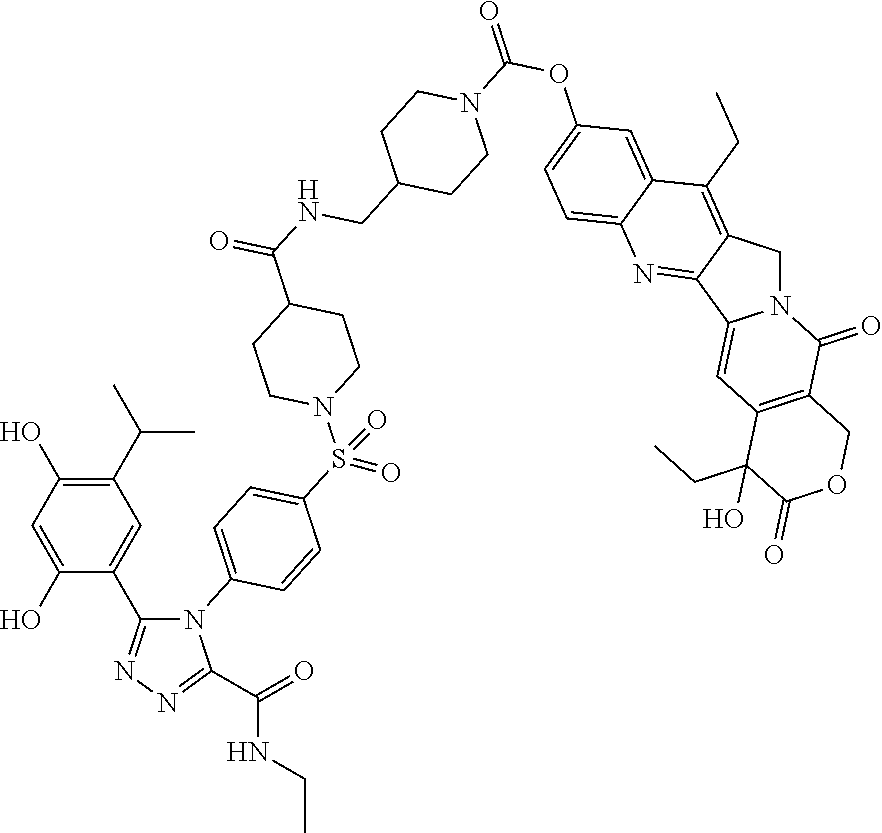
C1(CNC(C2CCN(S(C3=CC=C(N4C(C5=CC(C(C)C)=C(O)C=C5O)=NN=C4C(=O)NCC)C=C3)(=O)=O)CC2)=O)CCN(C(=O)OC2=CC=C3C(=C2)C(CC)=C2CN4C(=CC5=C(C4=O)COC(=O)C5(CC)O)C2=N3)CC1
